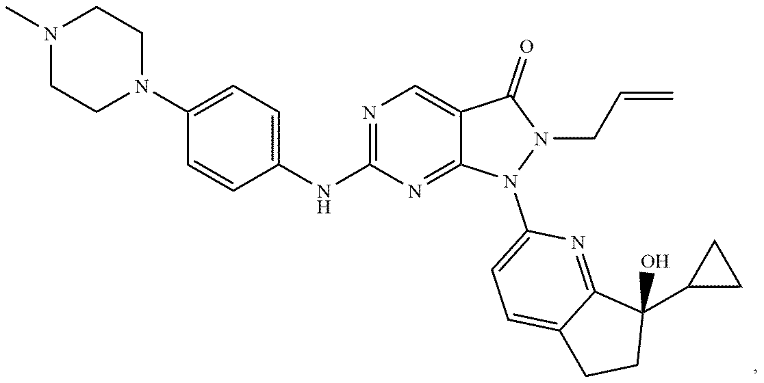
CN1CCN(C2=CC=C(NC3=NC=C4C(=N3)N(C3=CC=C5C(=N3)C(C3CC3)(O)CC5)N(CC=C)C4=O)C=C2)CC1
